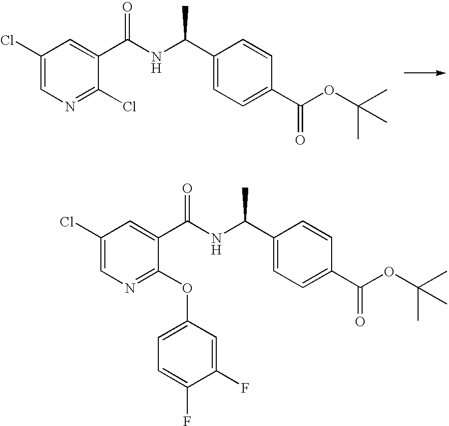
C1(Cl)=CN=C(Cl)C(C(NC(C2=CC=C(C(OC(C)(C)C)=O)C=C2)C)=O)=C1.C1(Cl)=CN=C(OC2=CC=C(F)C(F)=C2)C(C(NC(C2=CC=C(C(=O)OC(C)(C)C)C=C2)C)=O)=C1
